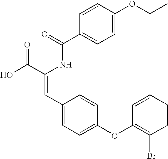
C(=O)(NC(C(O)=O)=CC1=CC=C(OC2=C(Br)C=CC=C2)C=C1)C1=CC=C(OCC)C=C1
